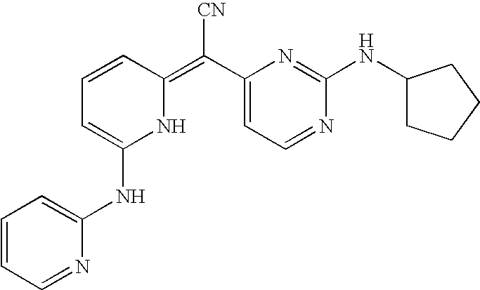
C1=CC(=C(C2=CC=NC(NC3CCCC3)=N2)[CN])NC(NC2=CC=CC=N2)=C1
